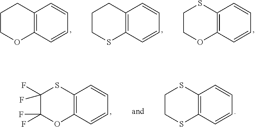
C1COC2=C(C1)C=CC=C2.C1CSC2=C(C1)C=CC=C2.C1COC2=C(S1)C=CC=C2.C1(F)(F)C(F)(F)OC2=C(S1)C=CC=C2.C1CSC2=C(S1)C=CC=C2
